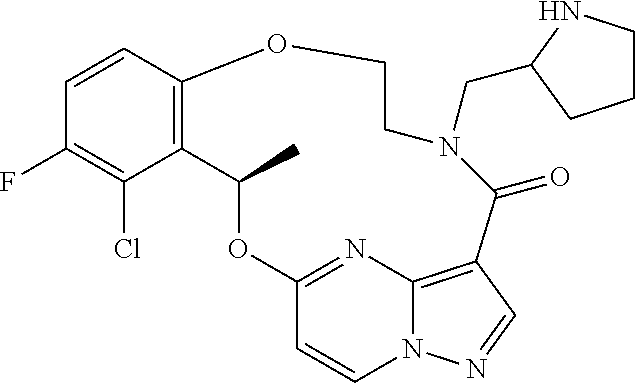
C1=CC2=C(C(Cl)=C1F)C(C)OC1=NC3=C(C=NN3C=C1)C(=O)N(CC1NCCC1)CCO2
